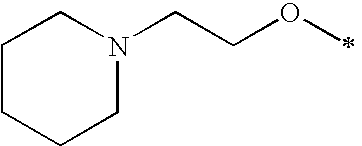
C1CCCN(CCOC)C1
